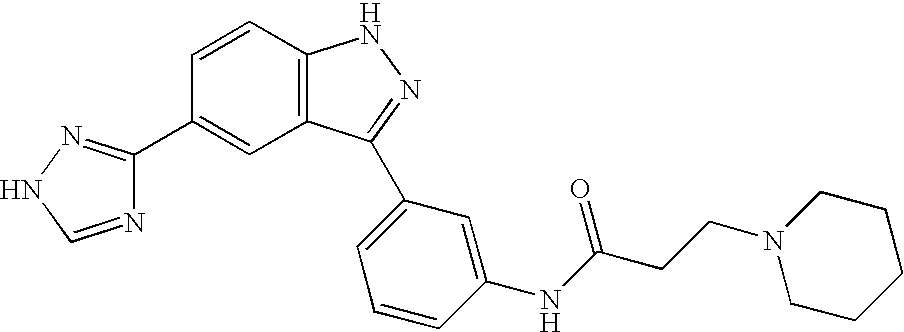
C1(C2=CC3=C(C=C2)NN=C3C2=CC=CC(NC(CCN3CCCCC3)=O)=C2)=NNC=N1
